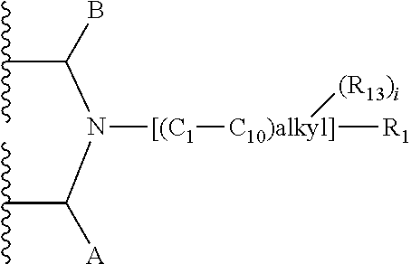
C(C(N(C(C(C)C)[A])[[(C1][C10)alkyl]]([R1])[(R13)i])B)(C)C
